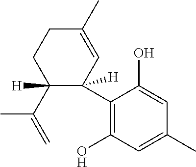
C1(C(=C)C)([H])C(C2=C(O)C=C(C)C=C2O)([H])C=C(C)CC1
